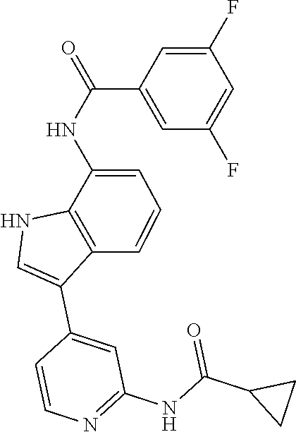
C1(C2=CC(NC(C3CC3)=O)=NC=C2)=CNC2=C1C=CC=C2NC(=O)C1=CC(F)=CC(F)=C1
